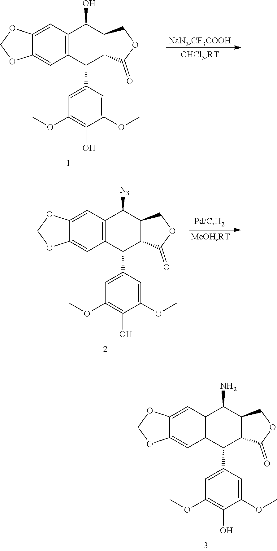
C12=CC3=C(C=C1OCO2)C(C1=CC(OC)=C(O)C(OC)=C1)C1C(C3N)COC1=O.C12=CC3=C(C=C1OCO2)C(C1=CC(OC)=C(O)C(OC)=C1)C1C(C3O)COC1=O.C12=CC3=C(C=C1OCO2)C(C1=CC(OC)=C(O)C(OC)=C1)C1C(C3[N3])COC1=O
